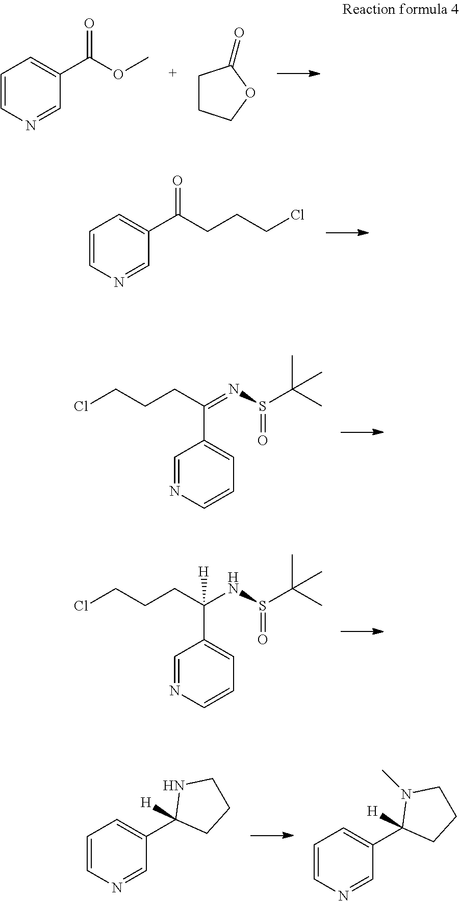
C1=CN=CC(C(OC)=O)=C1.C1CCOC1=O.C1=CN=CC(C(CCCCl)=O)=C1.C1=NC=CC=C1C(CCCCl)=NS(C(C)(C)C)=O.C1=NC=CC=C1C(CCCCl)(NS(C(C)(C)C)=O)[H].C1=CN=CC(C2([H])CCCN2)=C1.C1=CN=CC(C2([H])CCCN2C)=C1
